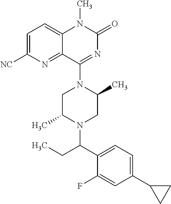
C12=CC=C([NC])N=C1C(N1CC(C)N(C(C3=CC=C(C4CC4)C=C3F)CC)CC1C)=NC(=O)N2C
